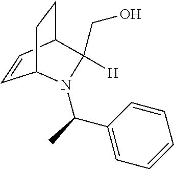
C(C1([H])C2CCC(C=C2)N1C(C1=CC=CC=C1)C)O
